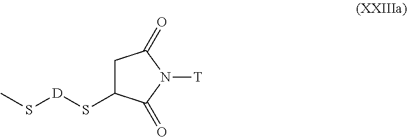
N1([T])C(=O)CC(S[D]SC)C1=O
